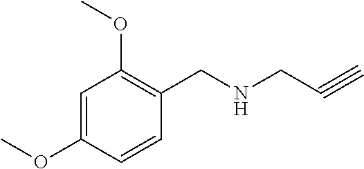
COC1=CC(OC)=C(CNCC#C)C=C1
